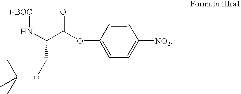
N(C(C(OC1=CC=C([NO2])C=C1)=O)COC(C)(C)C)[t-BOC]
